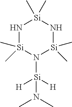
N1[Si](C)(C)N([Si]([H])([H])N(C)C)[Si](C)(C)N[Si]1(C)C
